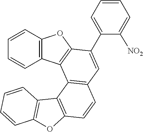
C1=CC=CC2=C1C1=C(O2)C(C2=CC=CC=C2[NO2])=CC2=C1C1=C(C=C2)OC2=C1C=CC=C2
